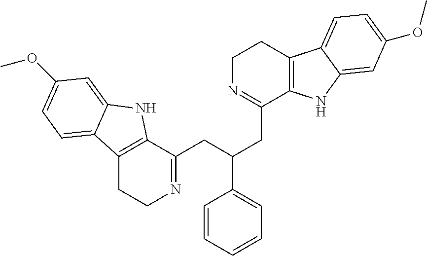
C12=C(C(CC(CC3=NCCC4=C3NC3=CC(OC)=CC=C43)C3=CC=CC=C3)=NCC1)NC1=CC(OC)=CC=C21
